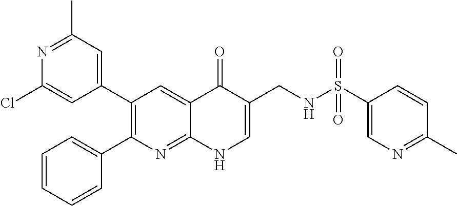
N1=C(C)C=C(C2=C(C3=CC=CC=C3)N=C3C(=C2)C(=O)C(CNS(C2=CN=C(C)C=C2)(=O)=O)=CN3)C=C1Cl
